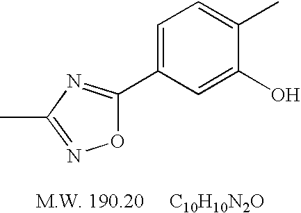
[M.W. 190.20     C10H10N2O].C1(O)=CC(C2=NC(C)=NO2)=CC=C1C
